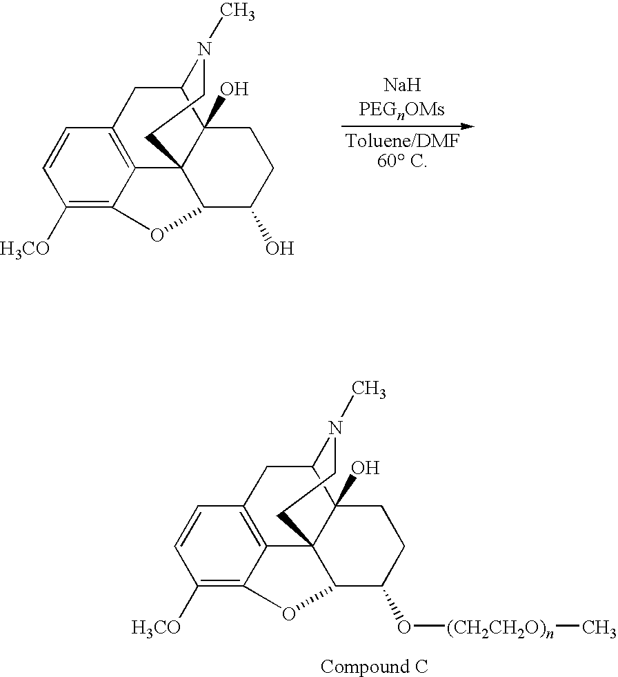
[NaHPEGnOMs].C1([H3CO])=C2C3=C(C=C1)CC1C4(O)C3(CCN1C)C(C(O)CC4)O2.[Toluene/DMF60 C].C1([H3CO])=C2C3=C(C=C1)CC1C4(O)C3(CCN1C)C(C(O[(CH2CH2O)n]C)CC4)O2
